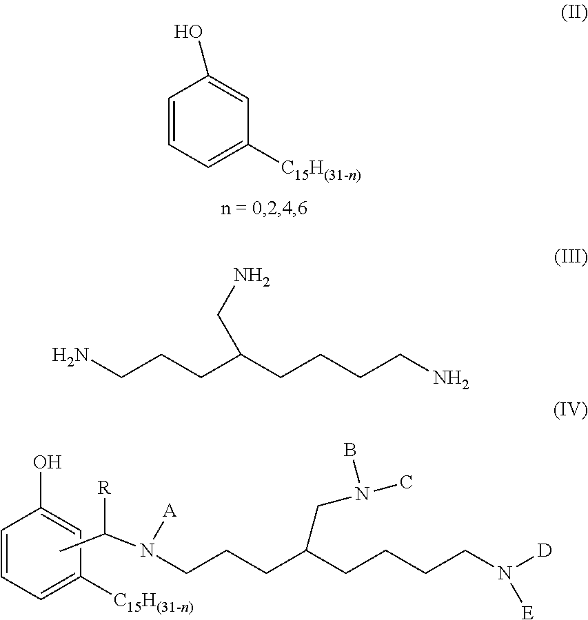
C1=CC=C([C15H(31-n)])C=C1O.C1=CC=C([C15H(31-n)])C=C1O.CC(N(CCCC(CCCCN([D])[E])CN(C)B)[A])[R].NCCCC(CCCCN)CN
